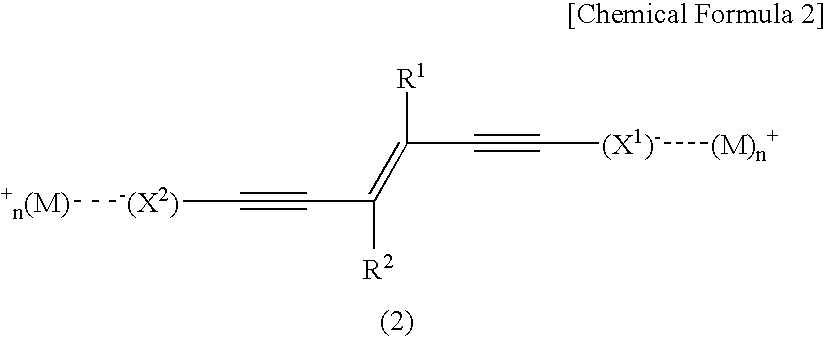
[+n(M)][-(X2)]C#CC(=C([R1])C#C[(X1)-][(M)n+])[R2]
